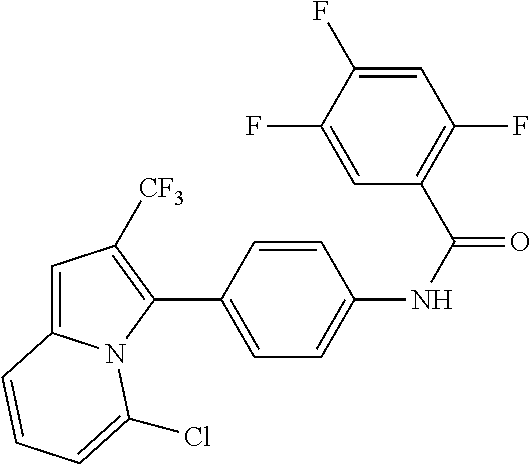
C1(C2=CC=C(NC(=O)C3=C(F)C=C(F)C(F)=C3)C=C2)=C([CF3])C=C2N1C(Cl)=CC=C2
